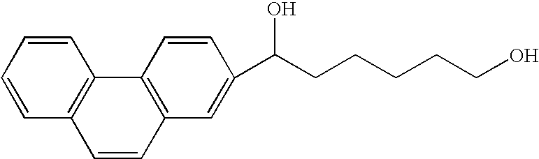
C12=C(C=CC=C1)C1=C(C=C(C(CCCCCO)O)C=C1)C=C2
